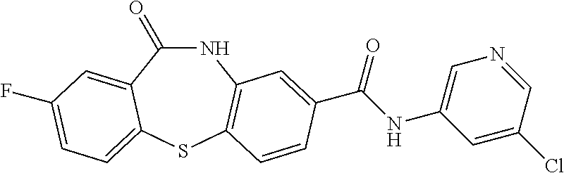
C1(=O)NC2=C(SC3=CC=C(F)C=C13)C=CC(C(NC1=CN=CC(Cl)=C1)=O)=C2
